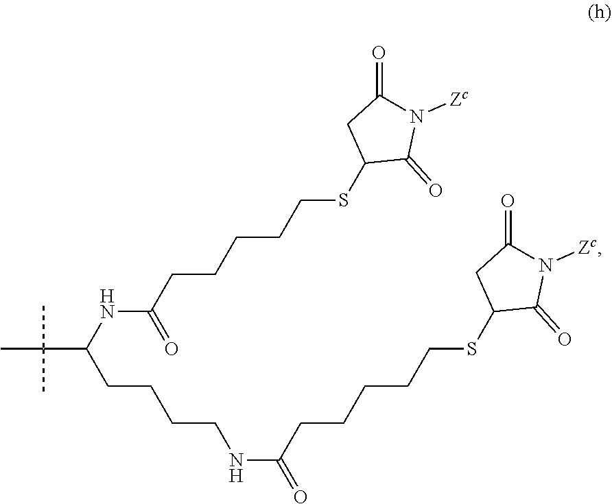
CC(C)(C)C(NC(CCCCCSC1C(=O)N([Zc])C(=O)C1)=O)CCCCNC(CCCCCSC1C(=O)N([Zc])C(=O)C1)=O
